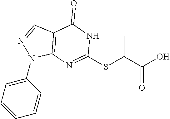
C1(N2C3=C(C=N2)C(=O)NC(SC(C(O)=O)C)=N3)=CC=CC=C1
